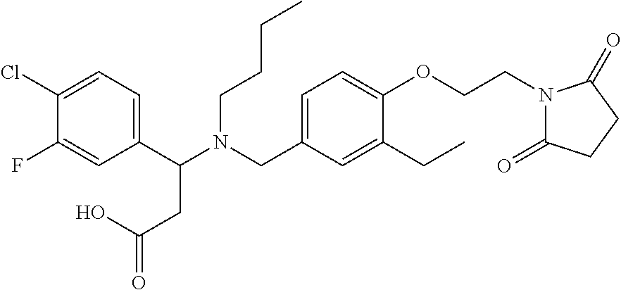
C1(C(N(CC2=CC=C(OCCN3C(=O)CCC3=O)C(CC)=C2)CCCC)CC(=O)O)=CC=C(Cl)C(F)=C1
